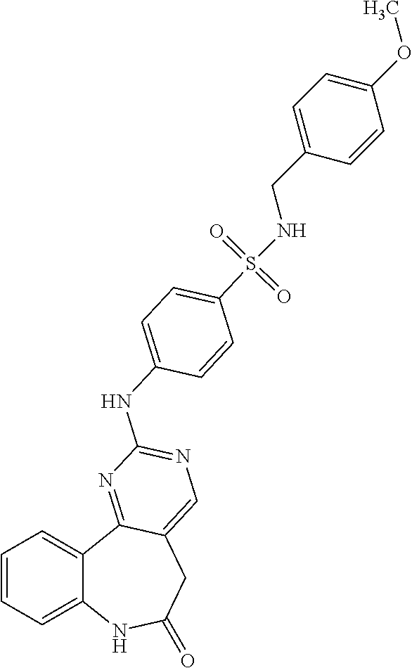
C1=CC=C2C(=C1)C1=NC(NC3=CC=C(S(NCC4=CC=C(OC)C=C4)(=O)=O)C=C3)=NC=C1CC(=O)N2
